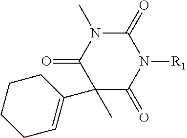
C1(=O)N([R1])C(=O)N(C)C(=O)C1(C1=CCCCC1)C
